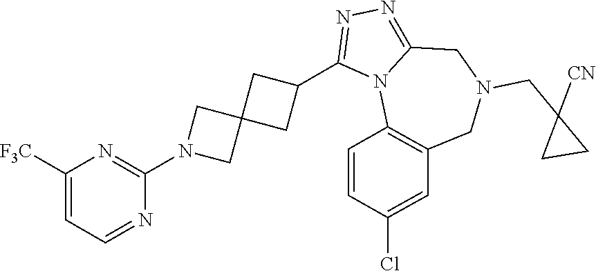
C1([F3C])=CC=NC(N2CC3(C2)CC(C2=NN=C4N2C2=C(CN(CC5([CN])CC5)C4)C=C(Cl)C=C2)C3)=N1
